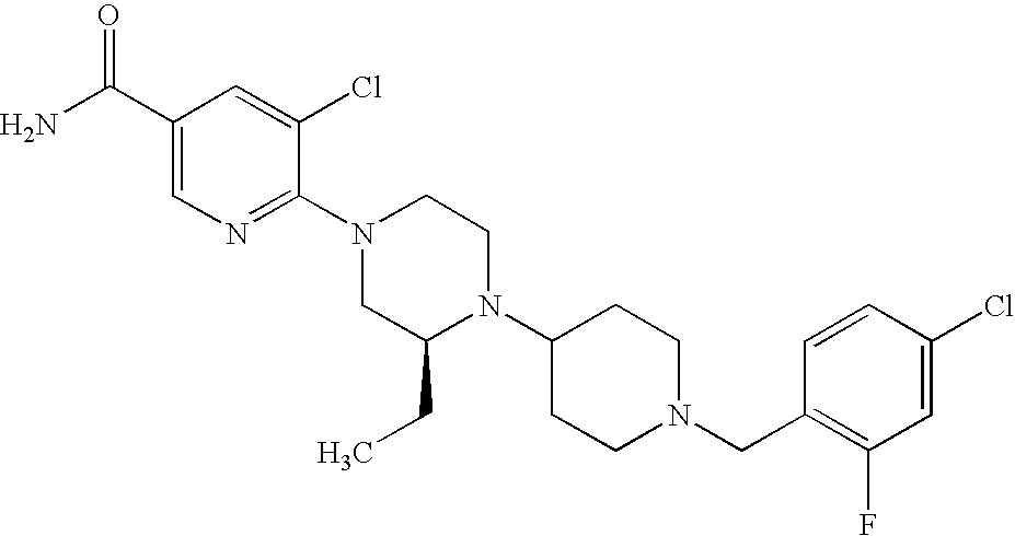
C1(Cl)=CC(F)=C(CN2CCC(N3C(CC)CN(C4=NC=C(C(N)=O)C=C4Cl)CC3)CC2)C=C1
